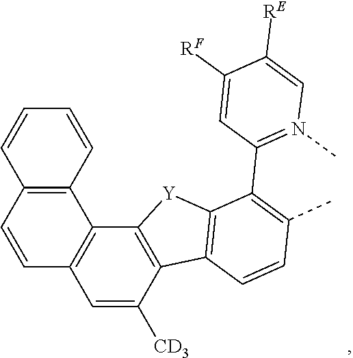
C1=C([CD3])C2=C(C3=C1C=CC1=C3C=CC=C1)[Y]C1=C2C=CC(C)=C1C1=N(C)C=C([RE])C([RF])=C1
